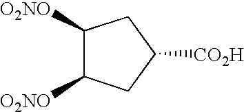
C1([O2NO])C([O2NO])CC([CO2H])C1
